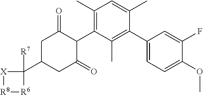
C1C(C2([R7])[X][R8][R6]2)CC(=O)C(C2=C(C)C=C(C)C(C3=CC=C(OC)C(F)=C3)=C2C)C1=O
